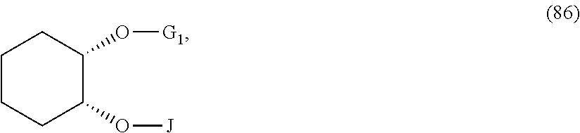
C1CCC(O[J])C(O[G1])C1
